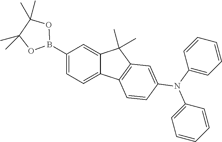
C1(B2OC(C)(C)C(C)(C)O2)=CC=C2C(=C1)C(C)(C)C1=C2C=CC(N(C2=CC=CC=C2)C2=CC=CC=C2)=C1
